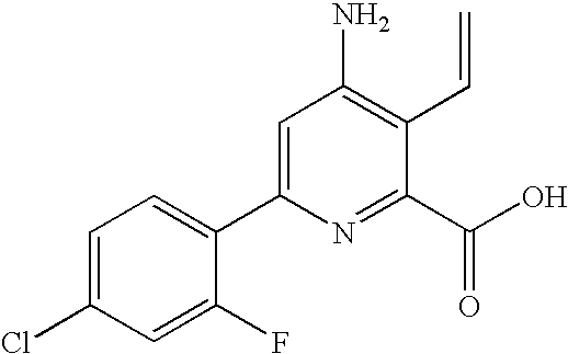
C1=C(Cl)C=C(F)C(C2=CC(N)=C(C=C)C(C(O)=O)=N2)=C1
